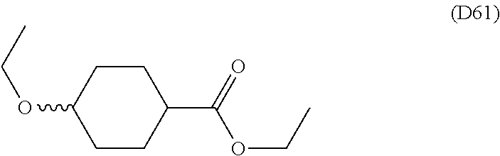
C1CC(C(=O)OCC)CCC1OCC
